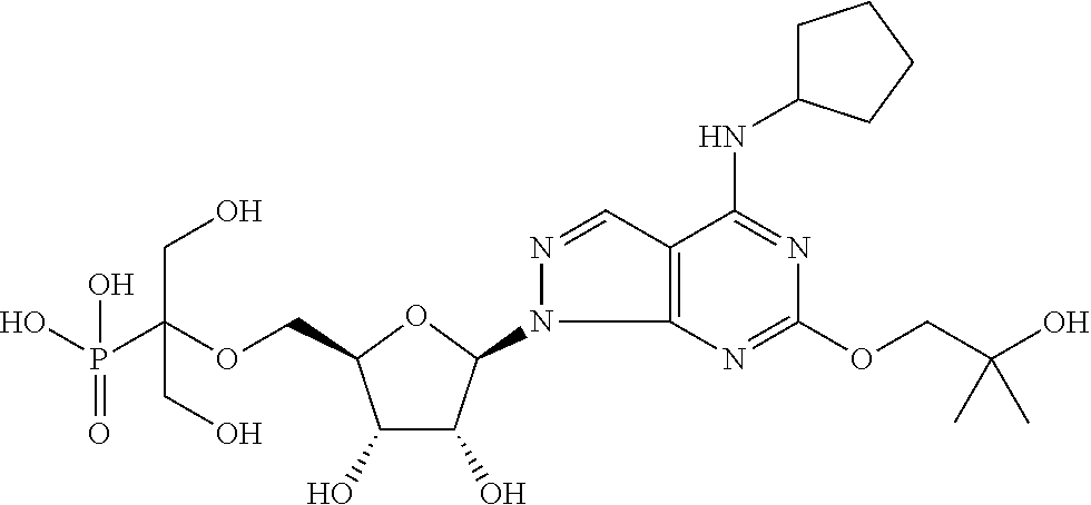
C(OCC1C(O)C(O)C(N2C3=C(C=N2)C(NC2CCCC2)=NC(OCC(O)(C)C)=N3)O1)(P(O)(=O)O)(CO)CO
